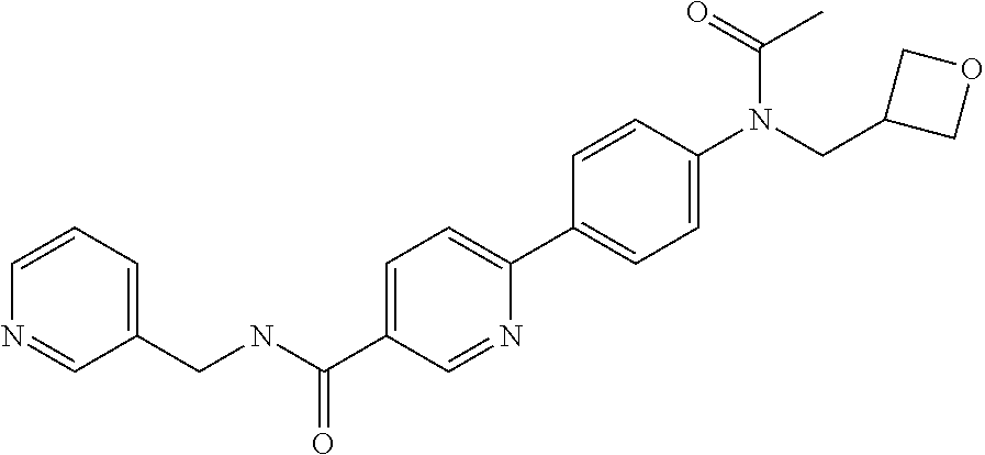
C1(CNC(=O)C2=CC=C(C3=CC=C(N(CC4COC4)C(=O)C)C=C3)N=C2)=CC=CN=C1
